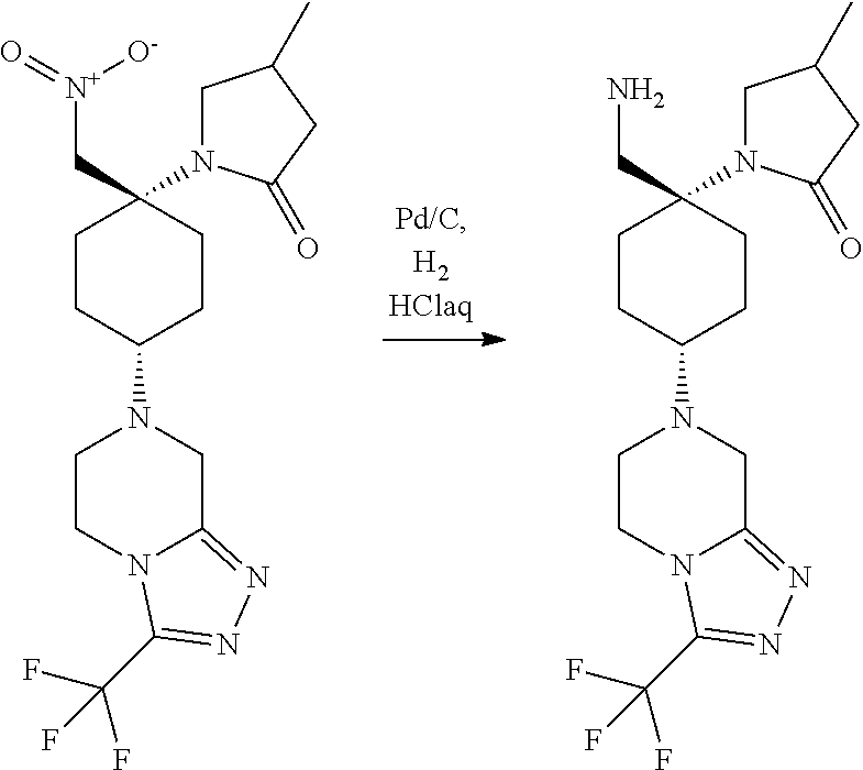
C1CC(N2CCN3C(=NN=C3C(F)(F)F)C2)CCC1(N1CC(C)CC1=O)C[N+](=O)[O-].C1CC(N2CCN3C(=NN=C3C(F)(F)F)C2)CCC1(N1CC(C)CC1=O)CN
